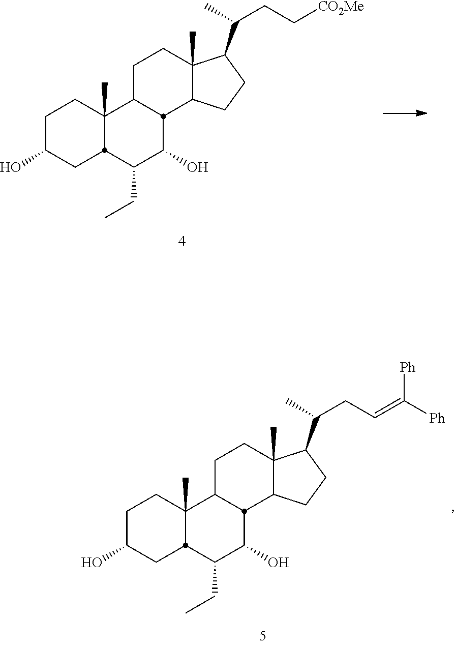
C1C(O)CC2C(C)(C1)C1CCC3(C)C(CCC3C(C)CC[CO2Me])C1C(O)C2CC.C1C(O)CC2C(C)(C1)C1CCC3(C)C(CCC3C(C)CC=C([Ph])[Ph])C1C(O)C2CC
